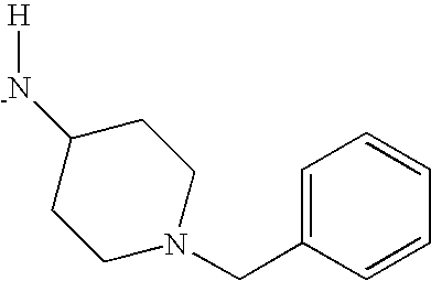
[H][-N]C1CCN(CC2=CC=CC=C2)CC1
